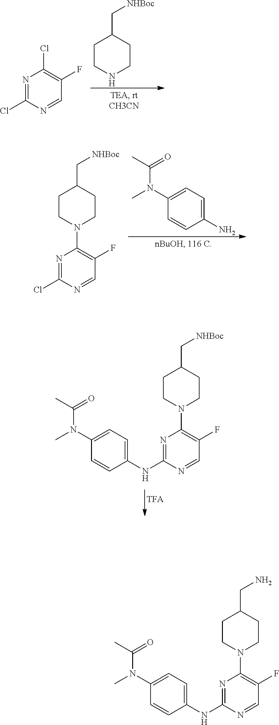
C1CNCCC1C[NHBoc].N1=C(Cl)N=CC(F)=C1Cl.C1(N)=CC=C(N(C)C(=O)C)C=C1.N1=C(Cl)N=CC(F)=C1N1CCC(C[NHBoc])CC1.N1=C(NC2=CC=C(N(C)C(C)=O)C=C2)N=CC(F)=C1N1CCC(C[NHBoc])CC1.N1=C(NC2=CC=C(N(C)C(C)=O)C=C2)N=CC(F)=C1N1CCC(CN)CC1
